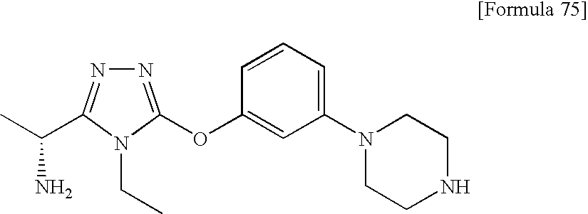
N1=C(OC2=CC(N3CCNCC3)=CC=C2)N(CC)C(C(C)N)=N1
